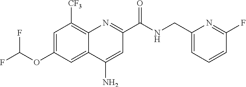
C1=C(OC(F)F)C=C2C(=C1[CF3])N=C(C(=O)NCC1=CC=CC(F)=N1)C=C2N
